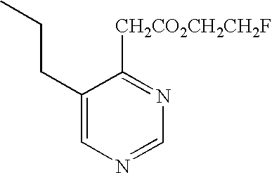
C1(CCC)=CN=CN=C1[CH2CO2CH2CH2F]
